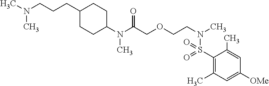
C(CC1CCC(N(C(COCCN(C)S(C2=C(C)C=C([OMe])C=C2C)(=O)=O)=O)C)CC1)CN(C)C
